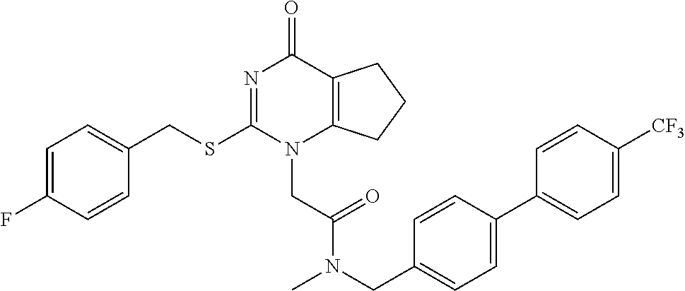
C1=C(F)C=CC(CSC2=NC(=O)C3=C(N2CC(=O)N(CC2=CC=C(C4=CC=C([CF3])C=C4)C=C2)C)CCC3)=C1
